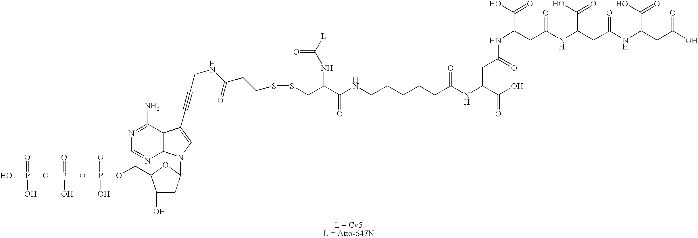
S(CC(C(NCCCCCC(NC(C(O)=O)CC(NC(C(O)=O)CC(NC(CC(NC(CC(O)=O)C(O)=O)=O)C(O)=O)=O)=O)=O)=O)NC([L])=O)SCCC(NCC#CC1=CN(C2CC(O)C(COP(=O)(OP(O)(OP(=O)(O)O)=O)O)O2)C2=C1C(N)=NC=N2)=O
